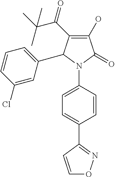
C1(O)=C(C(C(C)(C)C)=O)C(C2=CC=CC(Cl)=C2)N(C2=CC=C(C3=NOC=C3)C=C2)C1=O
